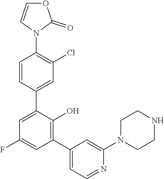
C1=CN(C2=C(Cl)C=C(C3=CC(F)=CC(C4=CC=NC(N5CCNCC5)=C4)=C3O)C=C2)C(=O)O1
